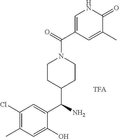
C1(Cl)=C(C)C=C(O)C(C(N)C2CCN(C(=O)C3=CNC(=O)C(C)=C3)CC2)=C1
